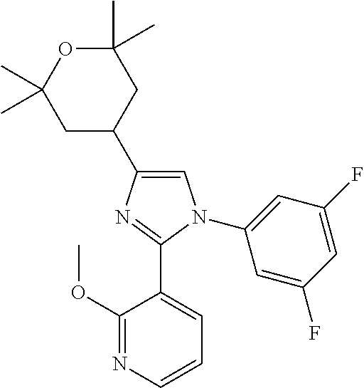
C1(C)(C)OC(C)(C)CC(C2=CN(C3=CC(F)=CC(F)=C3)C(C3=CC=CN=C3OC)=N2)C1
